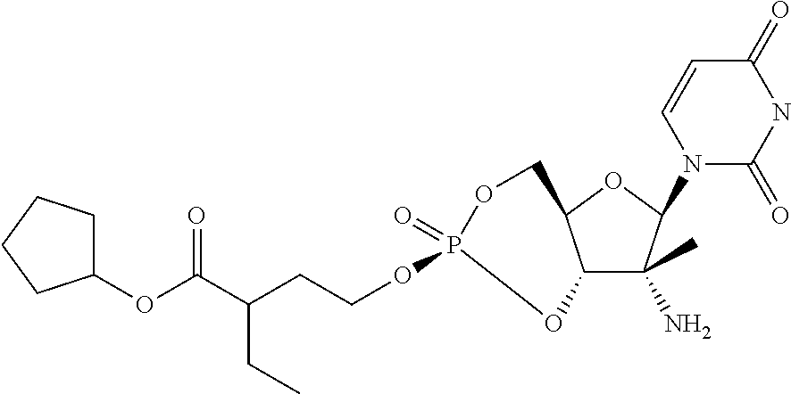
C12C(C)(N)C(N3C(=O)NC(=O)C=C3)OC1COP(=O)(OCCC(C(OC1CCCC1)=O)CC)O2
